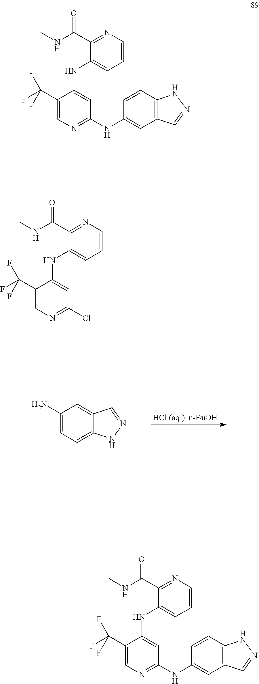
C1(C(F)(F)F)=CN=C(Cl)C=C1NC1=CC=CN=C1C(NC)=O.C1(N)=CC=C2C(=C1)C=NN2.C1(C(F)(F)F)=CN=C(NC2=CC3=C(C=C2)NN=C3)C=C1NC1=CC=CN=C1C(NC)=O.C1(C(F)(F)F)=CN=C(NC2=CC3=C(C=C2)NN=C3)C=C1NC1=CC=CN=C1C(NC)=O
